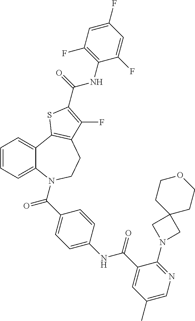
C1=CC=C2C(=C1)C1=C(CCN2C(=O)C2=CC=C(NC(=O)C3=CC(C)=CN=C3N3CC4(C3)CCOCC4)C=C2)C(F)=C(C(NC2=C(F)C=C(F)C=C2F)=O)S1
